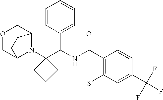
C1(C(NC(C2=C(SC)C=C(C(F)(F)F)C=C2)=O)C2=CC=CC=C2)(N2C3COCC2CC3)CCC1
